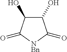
C1(O)C(O)C(=O)[NBn]C1=O
